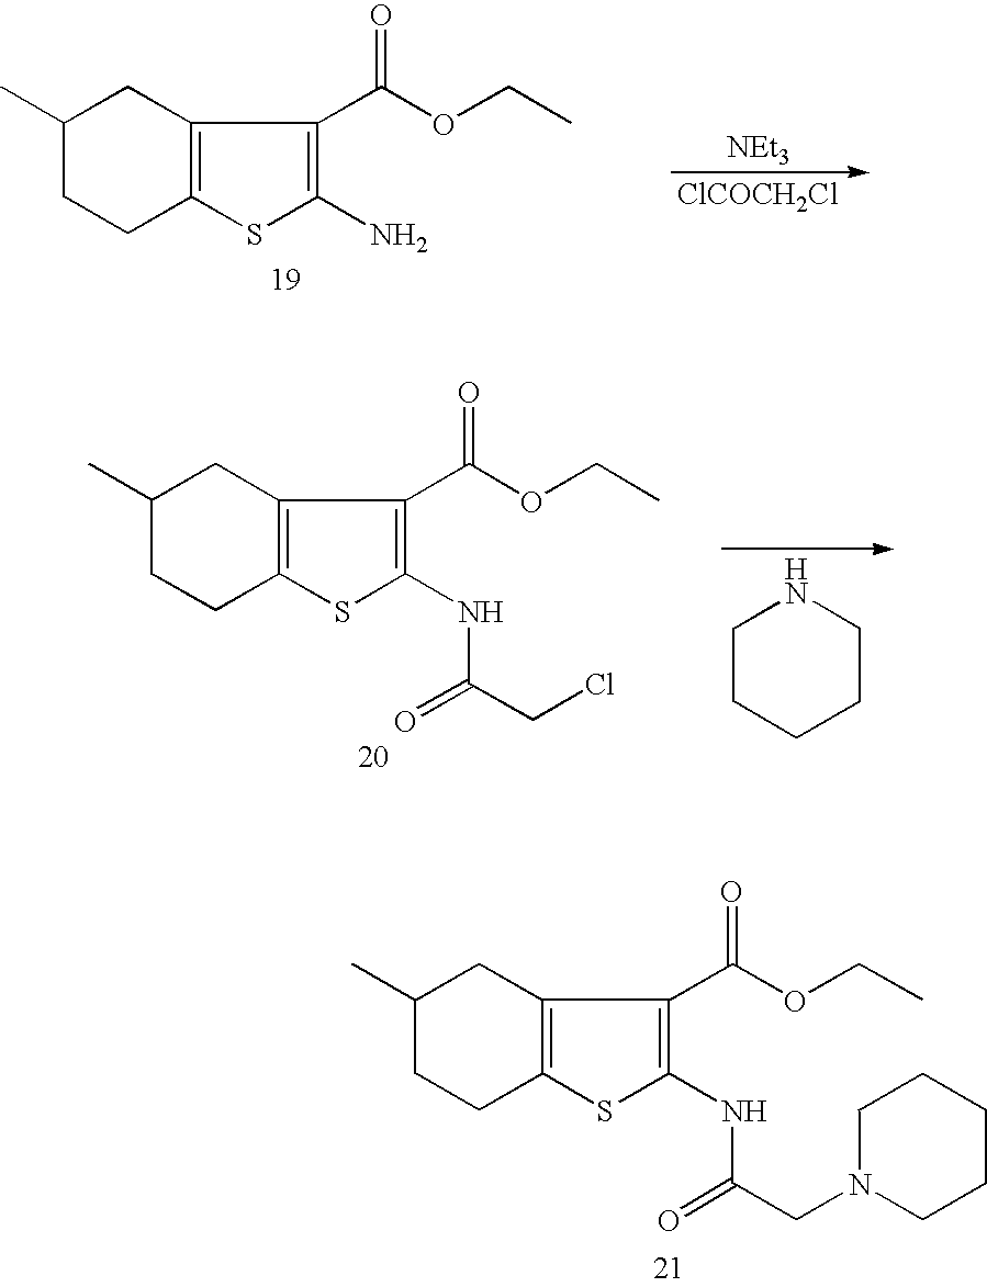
C1(C)CCC2=C(C(C(OCC)=O)=C(N)S2)C1.[NEt3].[ClCOCH2Cl].C1(C)CCC2=C(C(C(OCC)=O)=C(NC(CCl)=O)S2)C1.C1CCCCN1.C1(C)CCC2=C(C(C(OCC)=O)=C(NC(CN3CCCCC3)=O)S2)C1
